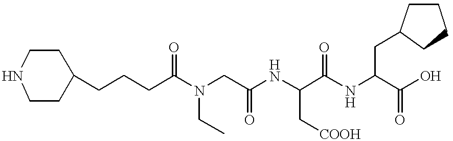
C1(CCCC(N(CC(NC(C(NC(CC2CCCC2)C(O)=O)=O)C[COOH])=O)CC)=O)CCNCC1
